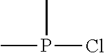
CP(C)Cl
